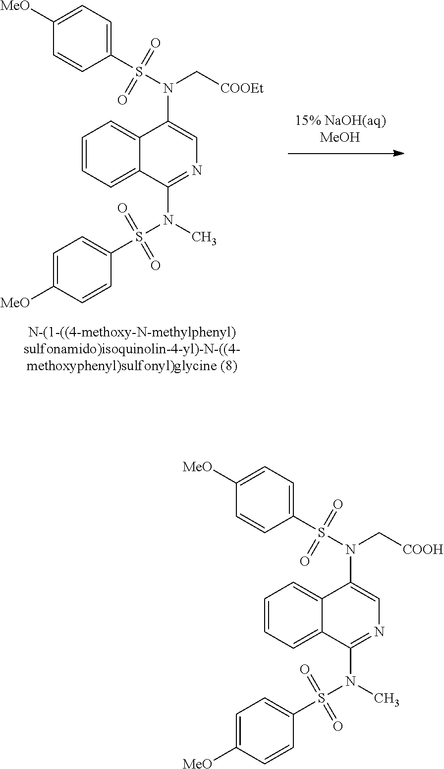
C1=CC=C2C(=C1)C(N(S(C1=CC=C([MeO])C=C1)(=O)=O)C[COOH])=CN=C2N(S(C1=CC=C([MeO])C=C1)(=O)=O)C.C1=CC=C2C(=C1)C(N(S(C1=CC=C([MeO])C=C1)(=O)=O)C[COOEt])=CN=C2N(S(C1=CC=C([MeO])C=C1)(=O)=O)C
